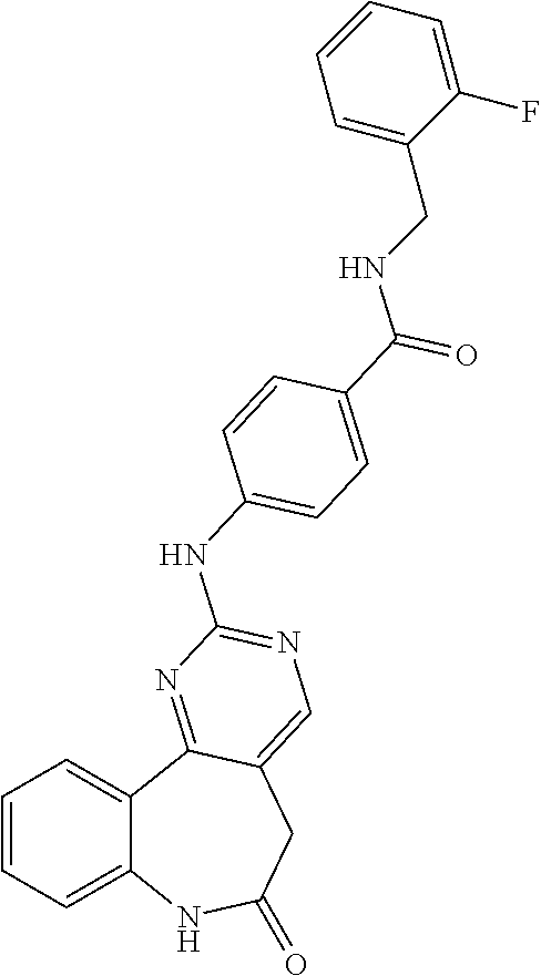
C1=CC=C2C(=C1)C1=NC(NC3=CC=C(C(=O)NCC4=CC=CC=C4F)C=C3)=NC=C1CC(=O)N2
